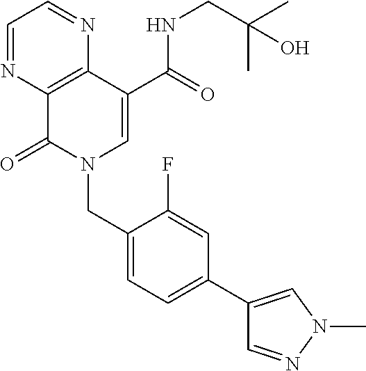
C1=NC2=C(N=C1)C(C(=O)NCC(C)(C)O)=CN(CC1=CC=C(C3=CN(C)N=C3)C=C1F)C2=O
